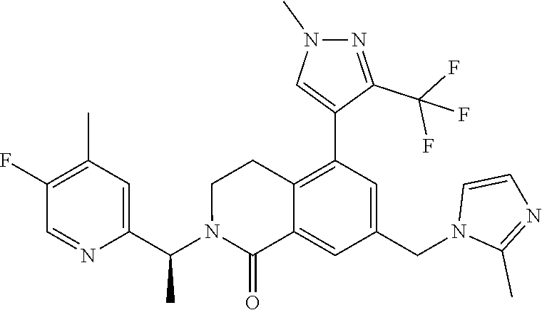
C1(C)=C(F)C=NC(C(N2C(=O)C3=CC(CN4C(C)=NC=C4)=CC(C4=CN(C)N=C4C(F)(F)F)=C3CC2)C)=C1
